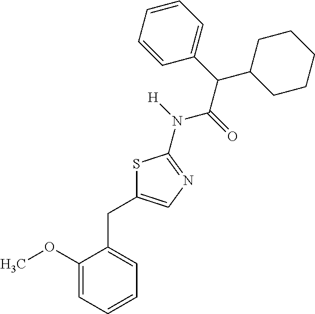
S1C(CC2=CC=CC=C2OC)=CN=C1N([H])C(=O)C(C1=CC=CC=C1)C1CCCCC1
